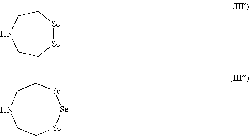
[Se]1[Se]CCNCC1.C1CNCC[Se][Se][Se]1
